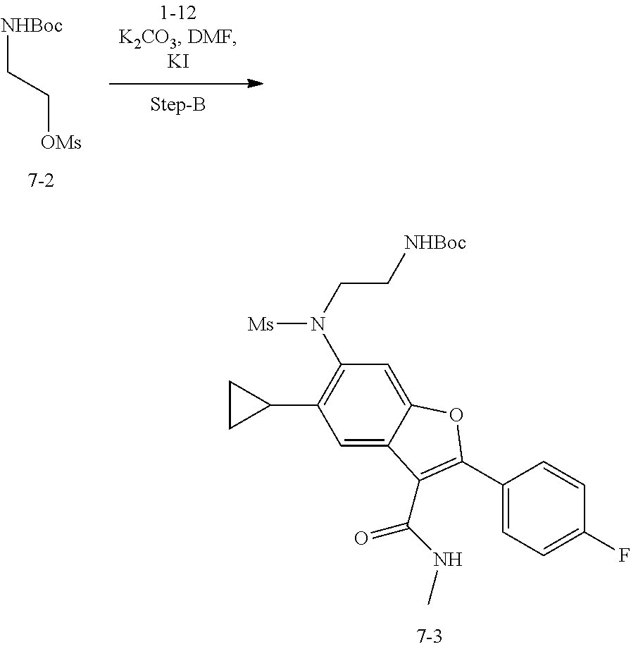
C1=C2C(=CC(N([Ms])CC[NHBoc])=C1C1CC1)OC(C1=CC=C(F)C=C1)=C2C(=O)NC.[NHBoc]CC[OMs]
